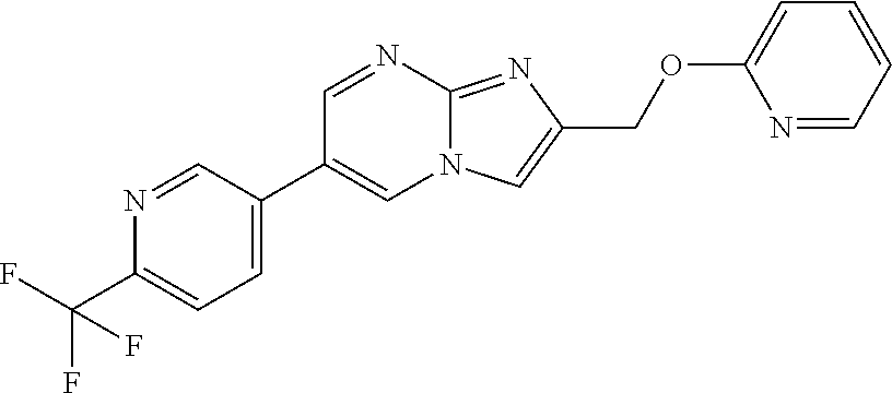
C1=C(C2=CN3C(=NC(COC4=CC=CC=N4)=C3)N=C2)C=NC(C(F)(F)F)=C1
